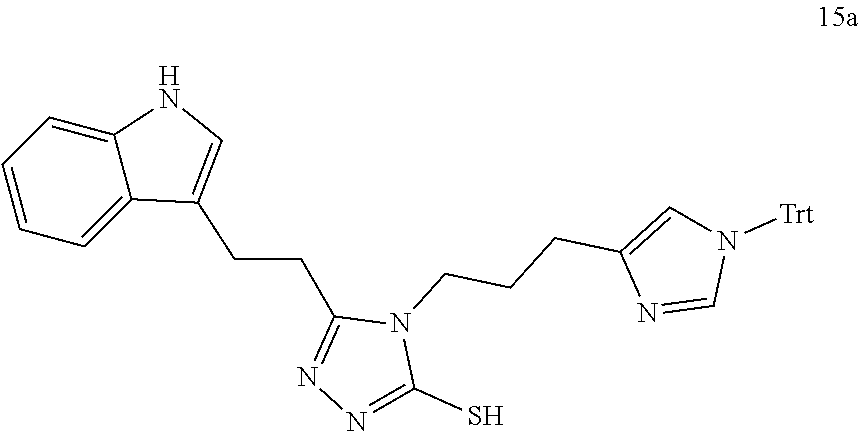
C1=CC=C2C(=C1)NC=C2CCC1=NN=C(S)N1CCCC1=CN([Trt])C=N1
